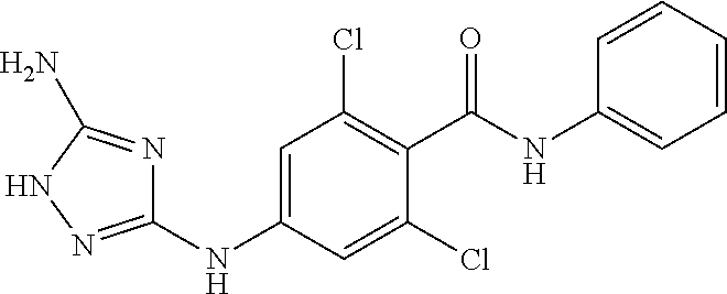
N(C1=CC(Cl)=C(C(NC2=CC=CC=C2)=O)C(Cl)=C1)C1=NNC(N)=N1
